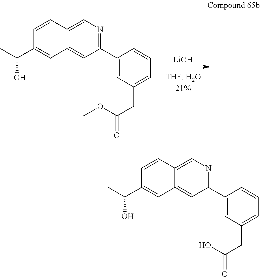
[LiOH].C1=C(C2=NC=C3C(=C2)C=C(C(C)O)C=C3)C=CC=C1CC(OC)=O.C1=C(C2=NC=C3C(=C2)C=C(C(C)O)C=C3)C=CC=C1CC(O)=O
